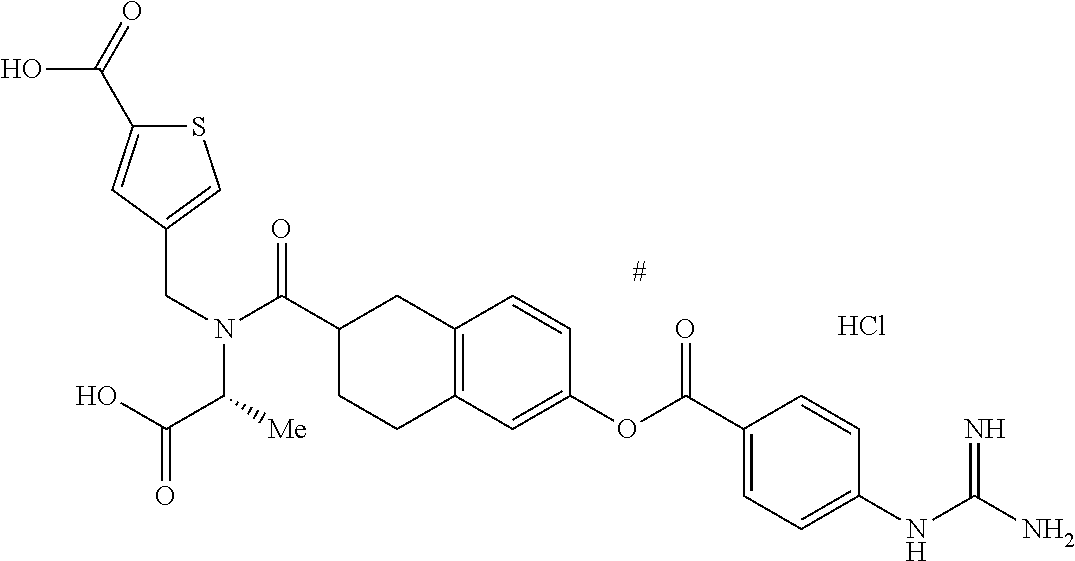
Cl.C12=C(C=C(OC(C3=CC=C(NC(N)=N)C=C3)=O)C=C1)CCC(C(N(CC1=CSC(C(=O)O)=C1)C([Me])C(O)=O)=O)C2
